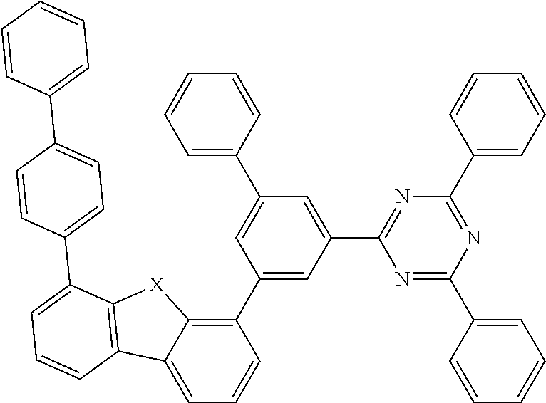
C1(C2=C3C(=CC=C2)C2=C([X]3)C(C3=CC=C(C4=CC=CC=C4)C=C3)=CC=C2)=CC(C2=NC(C3=CC=CC=C3)=NC(C3=CC=CC=C3)=N2)=CC(C2=CC=CC=C2)=C1
